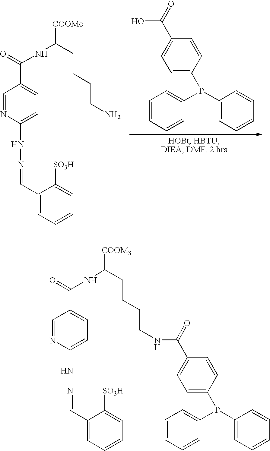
C1(C(=O)O)=CC=C(P(C2=CC=CC=C2)C2=CC=CC=C2)C=C1.C1=NC(NN=CC2=CC=CC=C2[SO3H])=CC=C1C(=O)NC(CCCCN)[COOMe].C1=NC(NN=CC2=CC=CC=C2[SO3H])=CC=C1C(=O)NC(CCCCNC(C1=CC=C(P(C2=CC=CC=C2)C2=CC=CC=C2)C=C1)=O)[COOM3]
